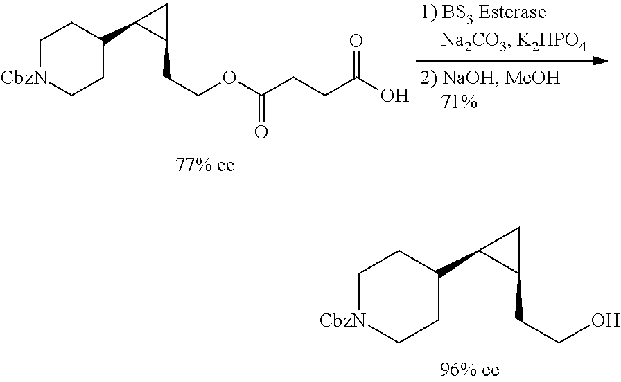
C1[CbzN]CCC(C2C(CCOC(=O)CCC(=O)O)C2)C1.C1[CbzN]CCC(C2C(CCO)C2)C1
